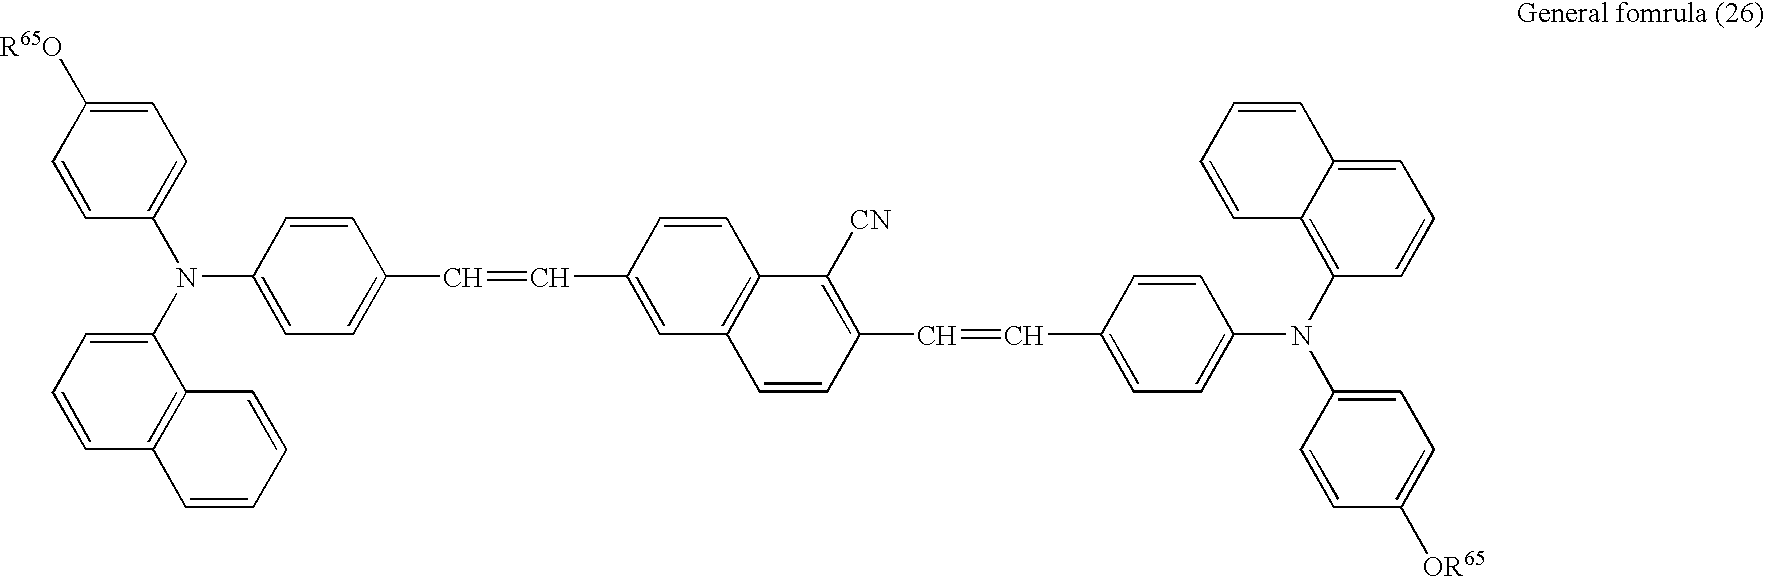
C1(N(C2=CC=C(C=CC3=CC4=C(C=C3)C([CN])=C(C=CC3=CC=C(N(C5=CC=C([OR65])C=C5)C5=C6C(=CC=C5)C=CC=C6)C=C3)C=C4)C=C2)C2=CC=CC3=C2C=CC=C3)=CC=C([R65O])C=C1
